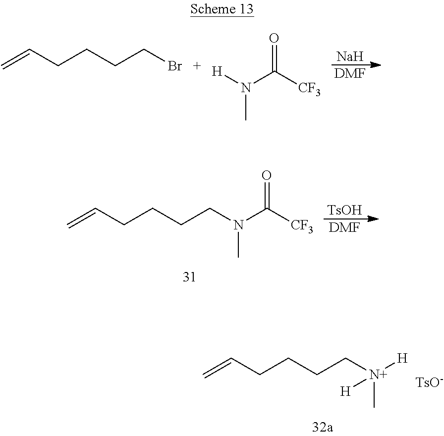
[Na].[DMF].C=CCCCCBr.[H]N(C([CF3])=O)C.C=CCCCCN(C([CF3])=O)C.[TsOH].[DMF].C=CCCCC[N+]([H])(C)[H].[TsO-]
